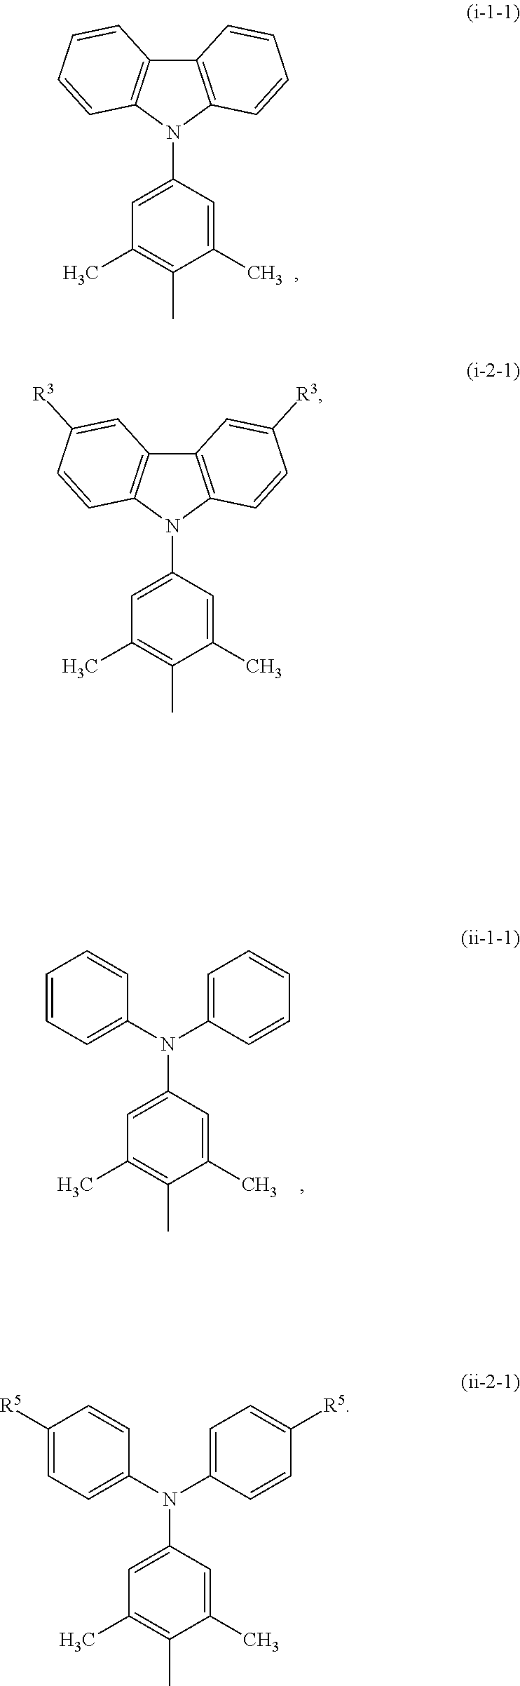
C12=C(N(C3=CC(C)=C(C)C(C)=C3)C3=C1C=C([R3])C=C3)C=CC([R3])=C2.N(C1=CC(C)=C(C)C(C)=C1)(C1=CC=C([R5])C=C1)C1=CC=C([R5])C=C1.C12=C(N(C3=CC(C)=C(C)C(C)=C3)C3=C1C=CC=C3)C=CC=C2.N(C1=CC(C)=C(C)C(C)=C1)(C1=CC=CC=C1)C1=CC=CC=C1
